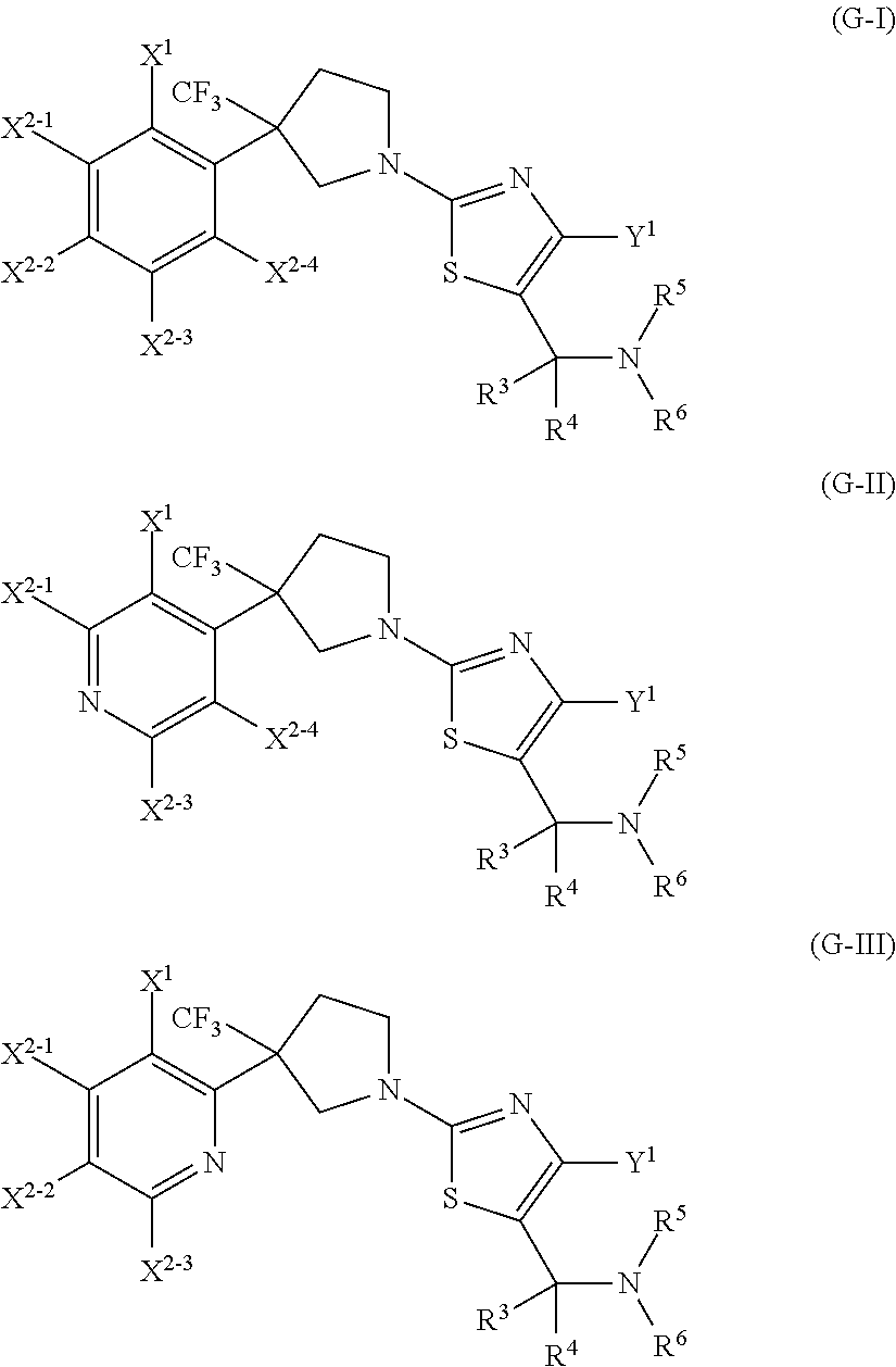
C1([X2-1])=C([X2-2])C([X2-3])=C([X2-4])C(C2([CF3])CCN(C3=NC([Y1])=C(C(N([R6])[R5])([R4])[R3])S3)C2)=C1[X1].C1([X2-1])=NC([X2-3])=C([X2-4])C(C2([CF3])CCN(C3=NC([Y1])=C(C(N([R6])[R5])([R4])[R3])S3)C2)=C1[X1].C1([X2-1])=C([X2-2])C([X2-3])=NC(C2([CF3])CCN(C3=NC([Y1])=C(C(N([R6])[R5])([R4])[R3])S3)C2)=C1[X1]
